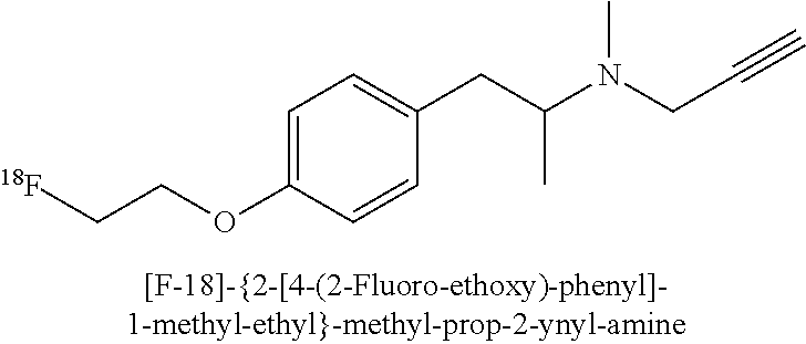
C1=C(OCC[18F])C=CC(CC(N(CC#C)C)C)=C1
